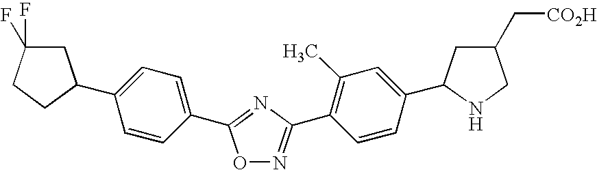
O1N=C(C2=C(C)C=C(C3CC(C[CO2H])CN3)C=C2)N=C1C1=CC=C(C2CC(F)(F)CC2)C=C1
